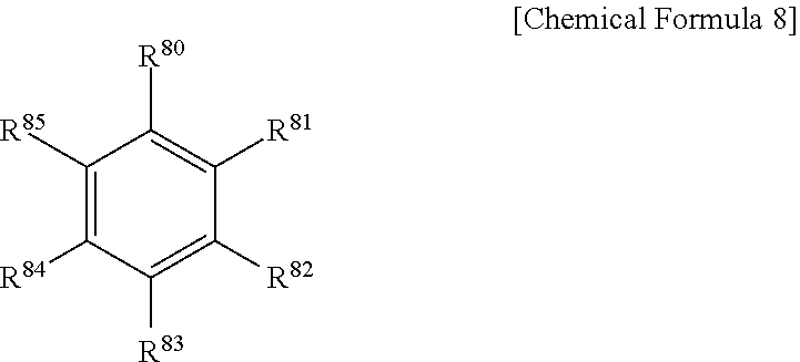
C1([R81])=C([R80])C([R85])=C([R84])C([R83])=C1[R82]
